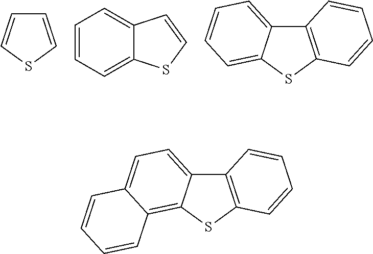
C1=CSC=C1.C1=CC=C2C(=C1)C=CS2.C12=C(SC3=CC=CC=C13)C=CC=C2.C12=C(SC3=C4C(=CC=C13)C=CC=C4)C=CC=C2
